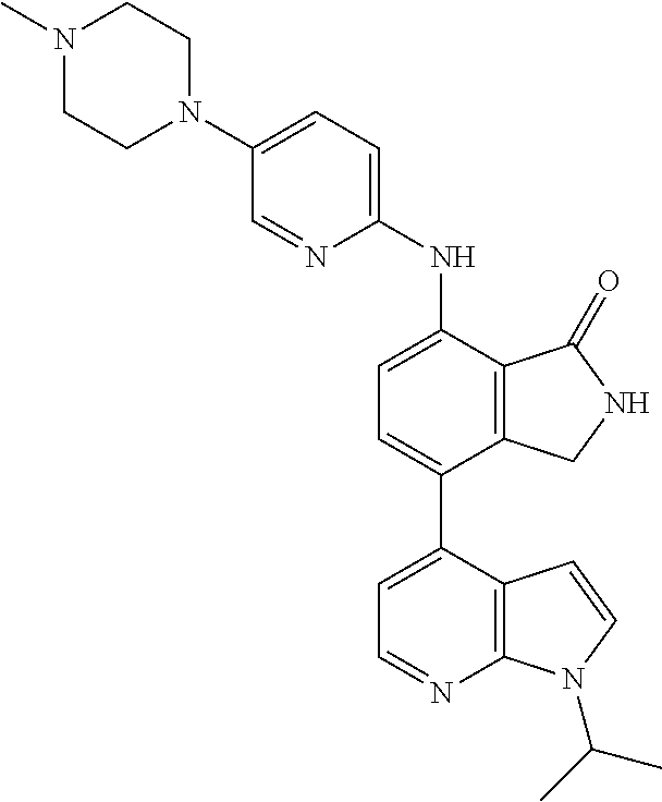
N1(C)CCN(C2=CC=C(NC3=CC=C(C4=CC=NC5=C4C=CN5C(C)C)C4=C3C(=O)NC4)N=C2)CC1
